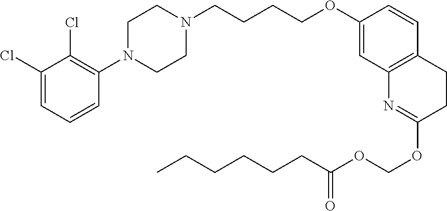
C1(Cl)=CC=CC(N2CCN(CCCCOC3=CC4=C(C=C3)CCC(OCOC(CCCCCC)=O)=N4)CC2)=C1Cl
